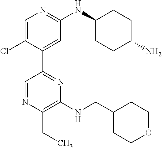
C1=C(Cl)C(C2=NC(NCC3CCOCC3)=C(CC)N=C2)=CC(NC2CCC(N)CC2)=N1
